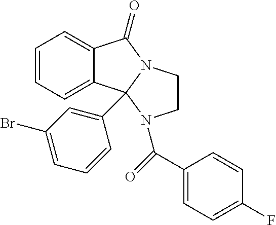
C1=CC=C2C(=C1)C1(C3=CC(Br)=CC=C3)N(C2=O)CCN1C(=O)C1=CC=C(F)C=C1
